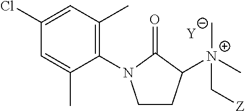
[Y].C1CC([N+](C[Z])(C)C)C(=O)N1C1=C(C)C=C(Cl)C=C1C
